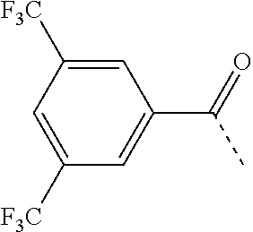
C1=C([F3C])C=C(C(C)=O)C=C1[F3C]
